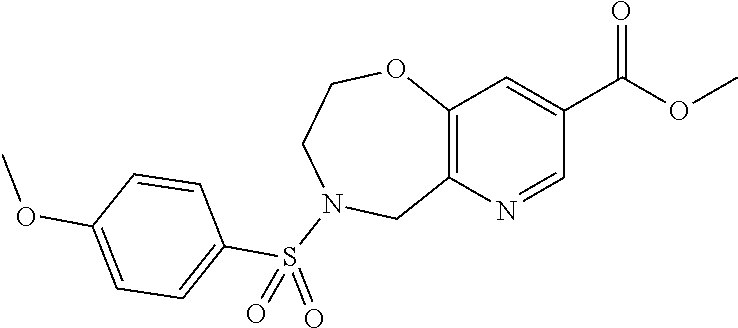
N1(S(=O)(C2=CC=C(OC)C=C2)=O)CC2=C(OCC1)C=C(C(=O)OC)C=N2
